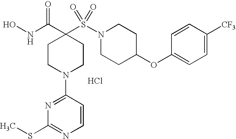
C1(OC2CCN(S(=O)(=O)C3(C(=O)NO)CCN(C4=NC(SC)=NC=C4)CC3)CC2)=CC=C([CF3])C=C1.Cl
